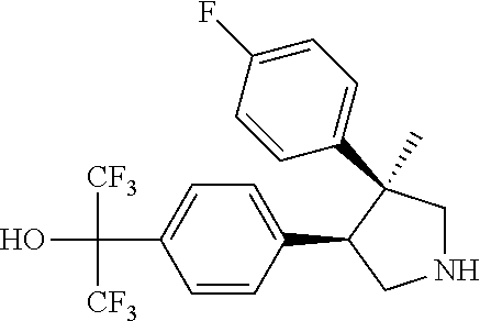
C(C1=CC=C(C2CNCC2(C)C2=CC=C(F)C=C2)C=C1)(O)([CF3])[CF3]
